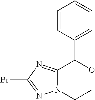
C12=NC(Br)=NN1CCOC2C1=CC=CC=C1
